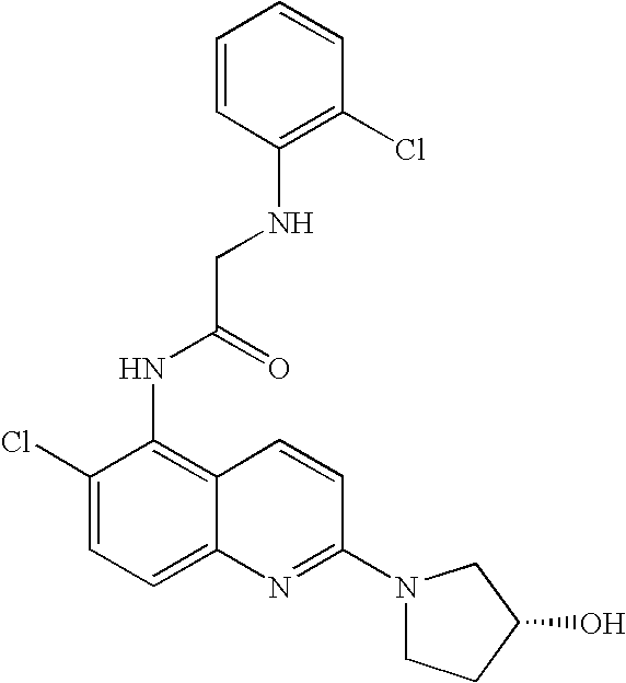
C1=CC(NCC(=O)NC2=C3C(=CC=C2Cl)N=C(N2CCC(O)C2)C=C3)=C(Cl)C=C1
